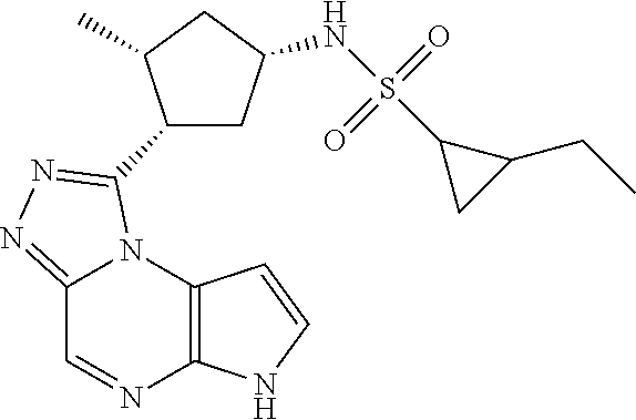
C12=C(N3C(=NN=C3C3CC(NS(C4CC4CC)(=O)=O)CC3C)C=N1)C=CN2
